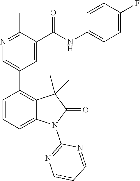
N1=C(C)C(C(NC2=CC=C(F)C=C2)=O)=CC(C2=C3C(=CC=C2)N(C2=NC=CC=N2)C(=O)C3(C)C)=C1
